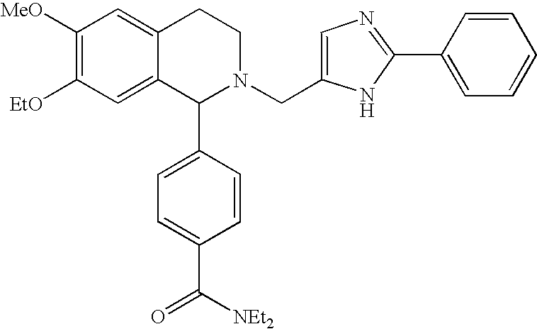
C1([MeO])=C([EtO])C=C2C(=C1)CCN(CC1=CN=C(C3=CC=CC=C3)N1)C2C1=CC=C(C([NEt2])=O)C=C1
